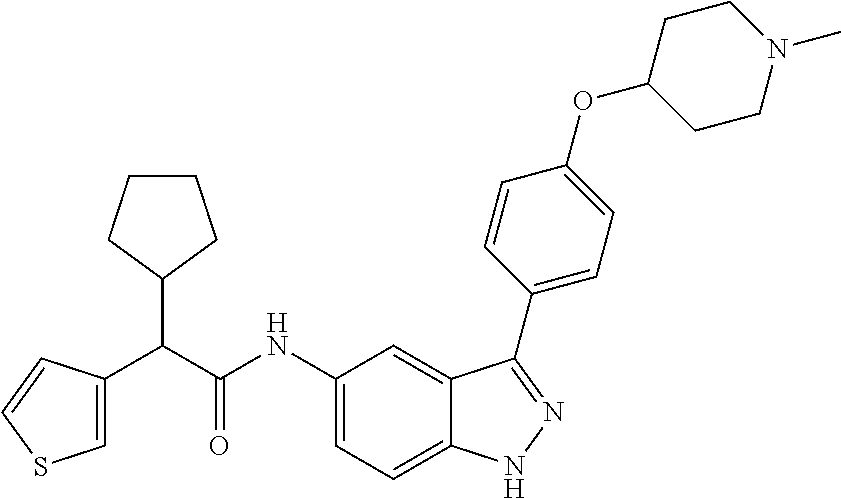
C1=C(C(C(NC2=CC=C3C(=C2)C(C2=CC=C(OC4CCN(C)CC4)C=C2)=NN3)=O)C2CCCC2)C=CS1
